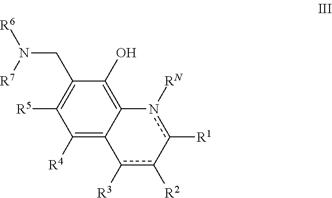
C1([R4])=C2C(=C(O)C(CN([R7])[R6])=C1[R5])n([RN])c([R1])-c([R2])c2[R3]
